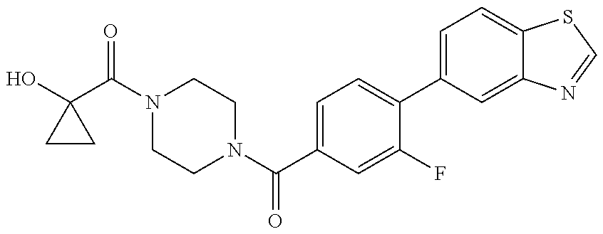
OC1(C(N2CCN(C(C3=CC=C(C4=CC=C5C(=C4)N=CS5)C(F)=C3)=O)CC2)=O)CC1
